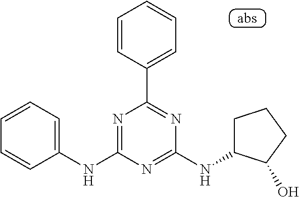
C1=CC(C2=NC(NC3CCCC3O)=NC(NC3=CC=CC=C3)=N2)=CC=C1
